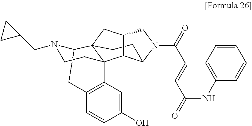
C1(C(N2CC3CC45CCC2C3C42C3=C(C=CC(O)=C3)CC5N(CC3CC3)CC2)=O)=CC(=O)NC2=C1C=CC=C2
